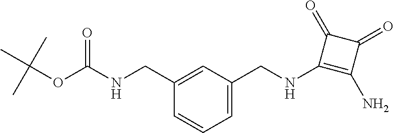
C1=CC(CNC(OC(C)(C)C)=O)=CC(CNC2=C(N)C(=O)C2=O)=C1
